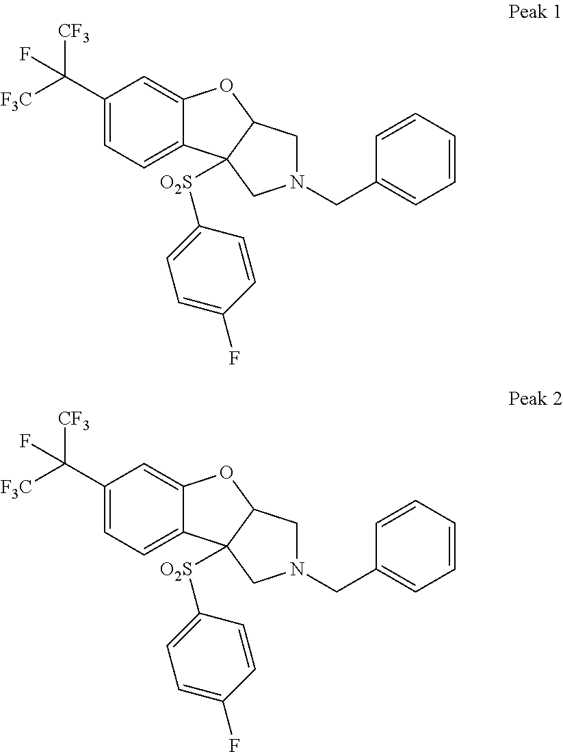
C1(C([F3C])([CF3])F)=CC=C2C(=C1)OC1C2([O2S]C2=CC=C(F)C=C2)CN(CC2=CC=CC=C2)C1.C1(C([F3C])([CF3])F)=CC=C2C(=C1)OC1C2([O2S]C2=CC=C(F)C=C2)CN(CC2=CC=CC=C2)C1
